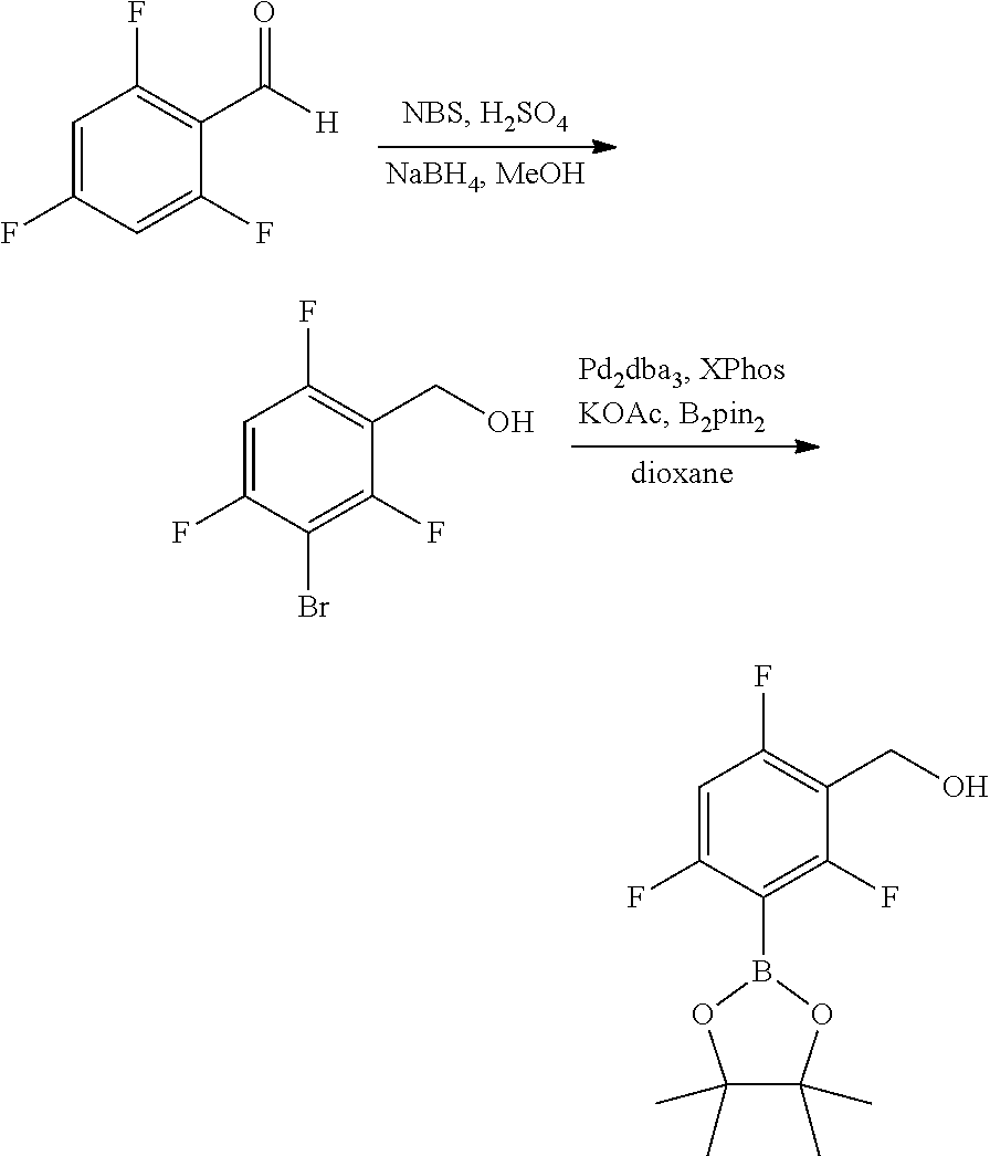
C1=C(F)C=C(F)C(C([H])=O)=C1F.C1=C(F)C(Br)=C(F)C(CO)=C1F.C1=C(F)C(B2OC(C)(C)C(C)(C)O2)=C(F)C(CO)=C1F
